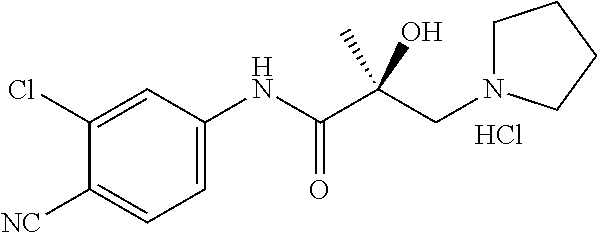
C(C(C(NC1=CC=C([NC])C(Cl)=C1)=O)(O)C)N1CCCC1.Cl
